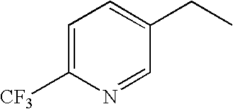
C1=C([CF3])N=CC(CC)=C1
